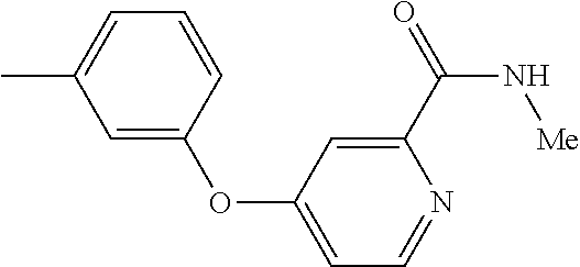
C1(C(=O)N[Me])=CC(OC2=CC(C)=CC=C2)=CC=N1
